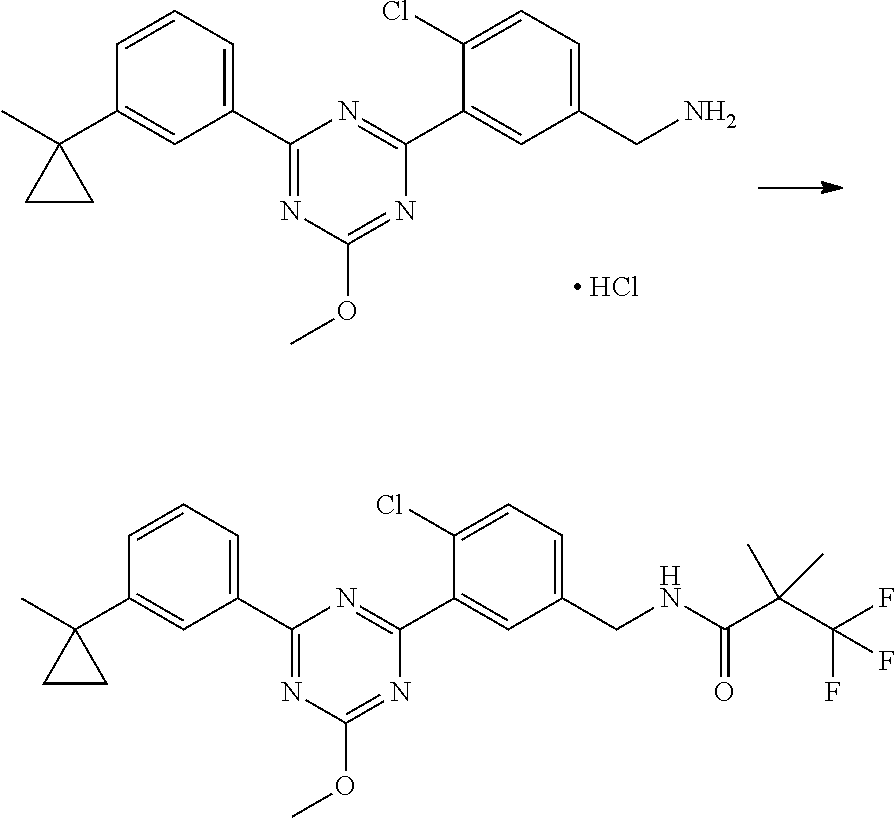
C1(C2=NC(OC)=NC(C3=CC(CN)=CC=C3Cl)=N2)=CC=CC(C2(C)CC2)=C1.[ HCl].C1(C2=NC(OC)=NC(C3=CC(CNC(C(C(F)(F)F)(C)C)=O)=CC=C3Cl)=N2)=CC=CC(C2(C)CC2)=C1
